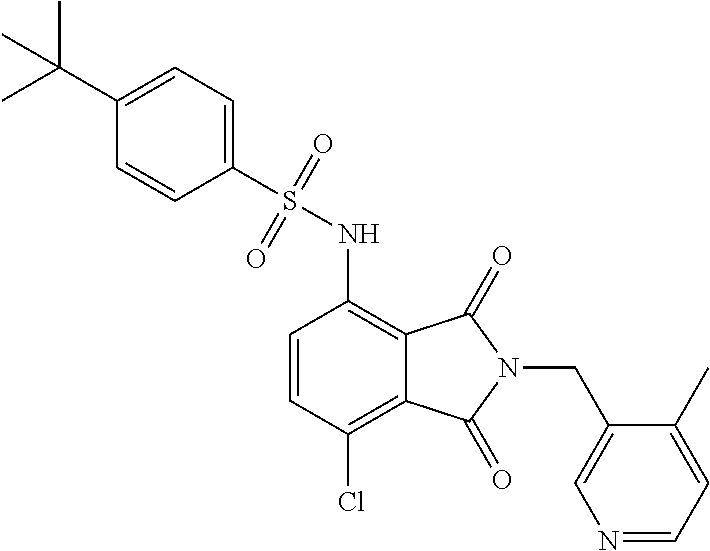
C1(S(NC2=C3C(=C(Cl)C=C2)C(=O)N(CC2=CN=CC=C2C)C3=O)(=O)=O)=CC=C(C(C)(C)C)C=C1
